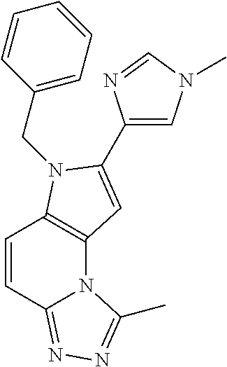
C1=CC2=NN=C(C)N2C2=C1N(CC1=CC=CC=C1)C(C1=CN(C)C=N1)=C2
